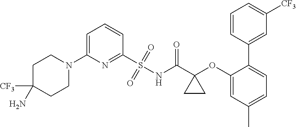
C1=C(N2CCC([CF3])(N)CC2)N=C(S(NC(C2(OC3=CC(C)=CC=C3C3=CC([CF3])=CC=C3)CC2)=O)(=O)=O)C=C1
